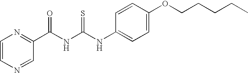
C1=CN=CC(C(NC(NC2=CC=C(OCCCCC)C=C2)=S)=O)=N1
